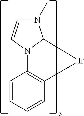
C1=CC=CC2=C1N1C(N(C)C=C1)[Ir]2
